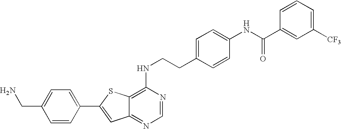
C1=CC(C2=CC3=NC=NC(NCCC4=CC=C(NC(C5=CC([CF3])=CC=C5)=O)C=C4)=C3S2)=CC=C1CN
